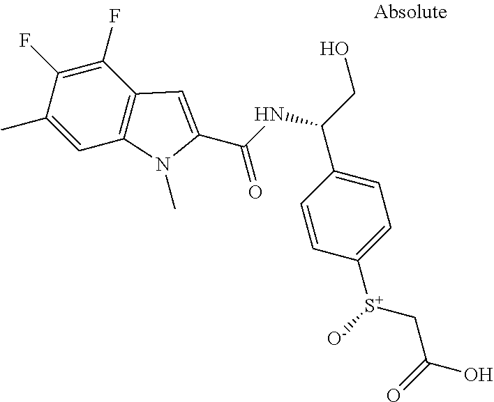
C1=C(C)C(F)=C(F)C2=C1N(C)C(C(NC(CO)C1=CC=C([S+]([O-])CC(O)=O)C=C1)=O)=C2
